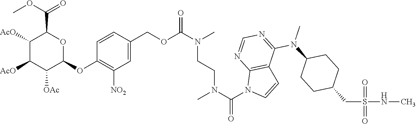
N(C1=NC=NC2=C1C=CN2C(N(CCN(C(OCC1=CC([NO2])=C(OC2OC(C(OC)=O)C([AcO])C([AcO])C2[OAc])C=C1)=O)C)C)=O)(C1CCC(CS(NC)(=O)=O)CC1)C
